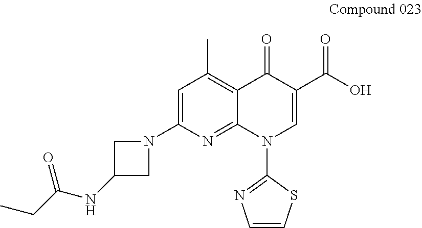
C12=C(C)C=C(N3CC(NC(CC)=O)C3)N=C1N(C1=NC=CS1)C=C(C(=O)O)C2=O
